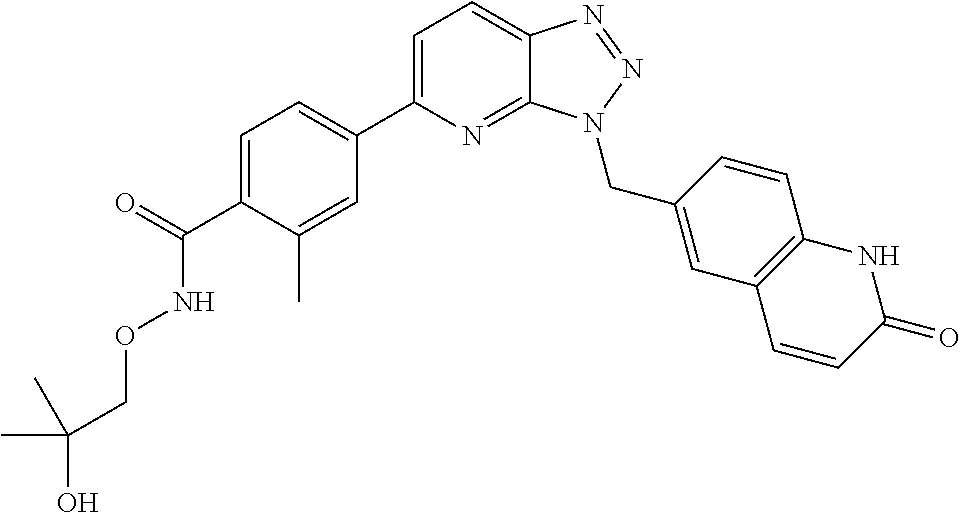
C1=C(C(=O)NOCC(O)(C)C)C(C)=CC(C2=CC=C3C(=N2)N(CC2=CC4=C(C=C2)NC(=O)C=C4)N=N3)=C1
